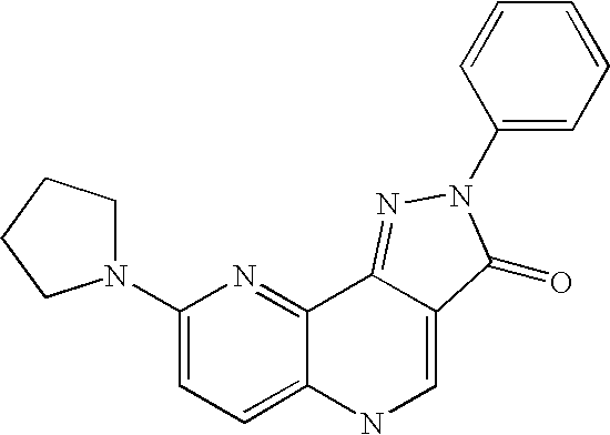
N1(C2=CC=C3C(=N2)C2=NN(C4=CC=CC=C4)C(=O)C2=CN3)CCCC1
